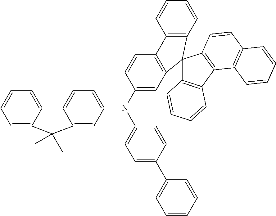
C1=C2C(=CC=C1)C1=CC=C(N(C3=CC4=C(C=C3)C3=C(C=CC=C3)C43C4=C(C5=C3C=CC3=C5C=CC=C3)C=CC=C4)C3=CC=C(C4=CC=CC=C4)C=C3)C=C1C2(C)C
